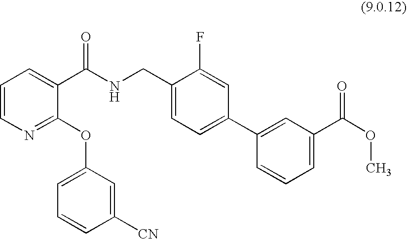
C1(CNC(C2=CC=CN=C2OC2=CC=CC([CN])=C2)=O)=CC=C(C2=CC(C(OC)=O)=CC=C2)C=C1F
